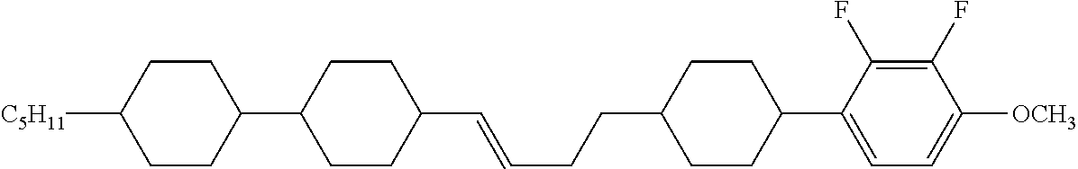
C1C(C2=CC=C([OCH3])C(F)=C2F)CCC(CCC=CC2CCC(C3CCC([C5H11])CC3)CC2)C1
